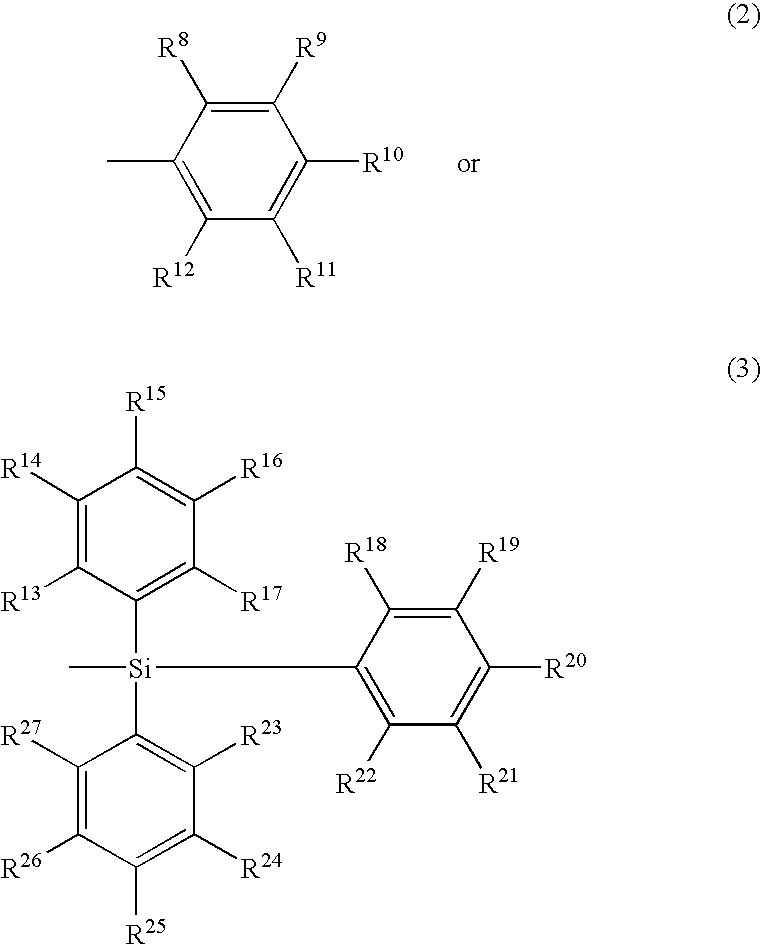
C1([R9])=C([R8])C(C)=C([R12])C([R11])=C1[R10].C1([R14])=C([R13])C([Si](C)(C2=C([R22])C([R21])=C([R20])C([R19])=C2[R18])C2=C([R23])C([R24])=C([R25])C([R26])=C2[R27])=C([R17])C([R16])=C1[R15]
